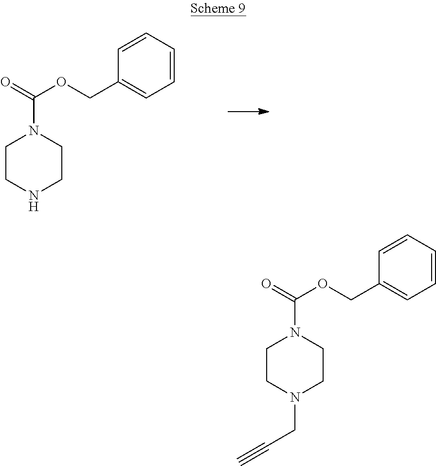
O=C(OCC1=CC=CC=C1)N1CCNCC1.O=C(OCC1=CC=CC=C1)N1CCN(CC#C)CC1
